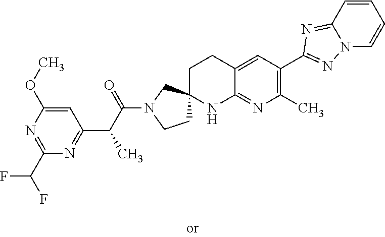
C1CN(C(C(C2=NC(C(F)F)=NC(OC)=C2)C)=O)CC12CCC1=CC(C3=NN4C=CC=CC4=N3)=C(C)N=C1N2
